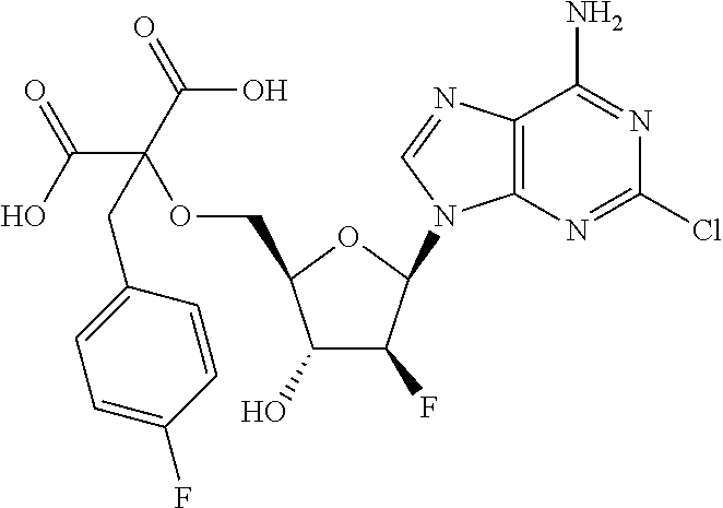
C12=C(N=CN1C1C(F)C(O)C(COC(C(O)=O)(C(=O)O)CC3=CC=C(F)C=C3)O1)C(N)=NC(Cl)=N2
